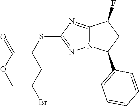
C12=NC(SC(CCBr)C(OC)=O)=NN1C(C1=CC=CC=C1)CC2F
